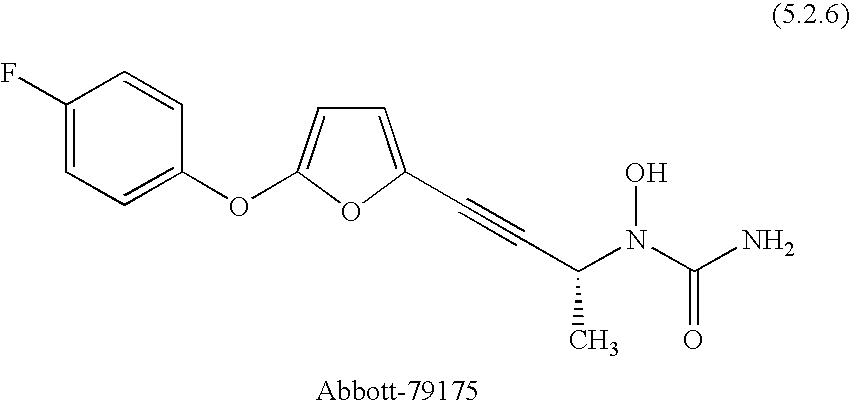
C1(F)=CC=C(OC2=CC=C(C#CC(C)N(C(=O)N)O)O2)C=C1
